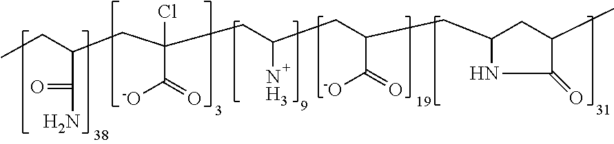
CCC(CC(CC(CC(CC1CC(C)C(=O)N1)C(=O)[-O])N)(C(=O)[-O])Cl)C(N)=O
